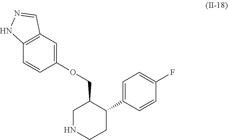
C12=C(C=C(OCC3CNCCC3C3=CC=C(F)C=C3)C=C1)C=NN2
